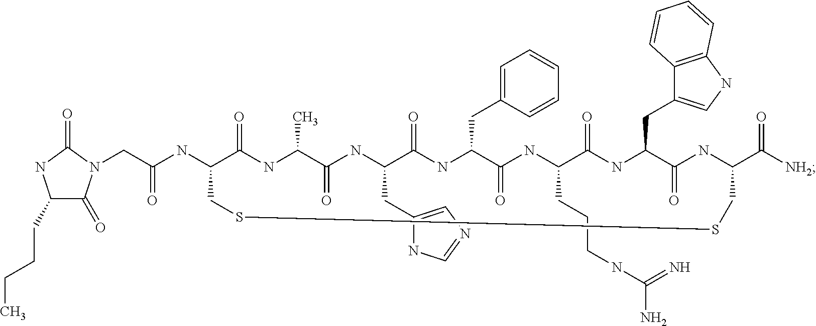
C(C(NC1C(=O)NC(C)C(=O)NC(CC2=CN=CN2)C(=O)NC(CC2=CC=CC=C2)C(=O)NC(CCCNC(N)=N)C(=O)NC(CC2=CNC3=C2C=CC=C3)C(=O)NC(C([NH2])=O)CSSC1)=O)N1C(=O)C(CCCC)NC1=O
